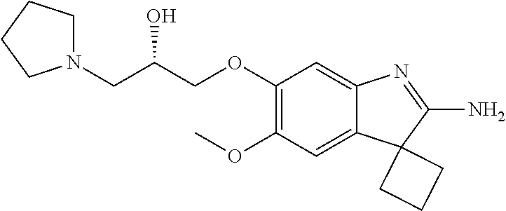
C1(OC)=C(OCC(CN2CCCC2)O)C=C2C(=C1)C1(C(N)=N2)CCC1
